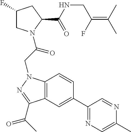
C(NC(C1CC(F)CN1C(CN1C2=C(C(C(C)=O)=N1)C=C(C1=NC=C(C)N=C1)C=C2)=O)=O)C(=C(C)C)F
